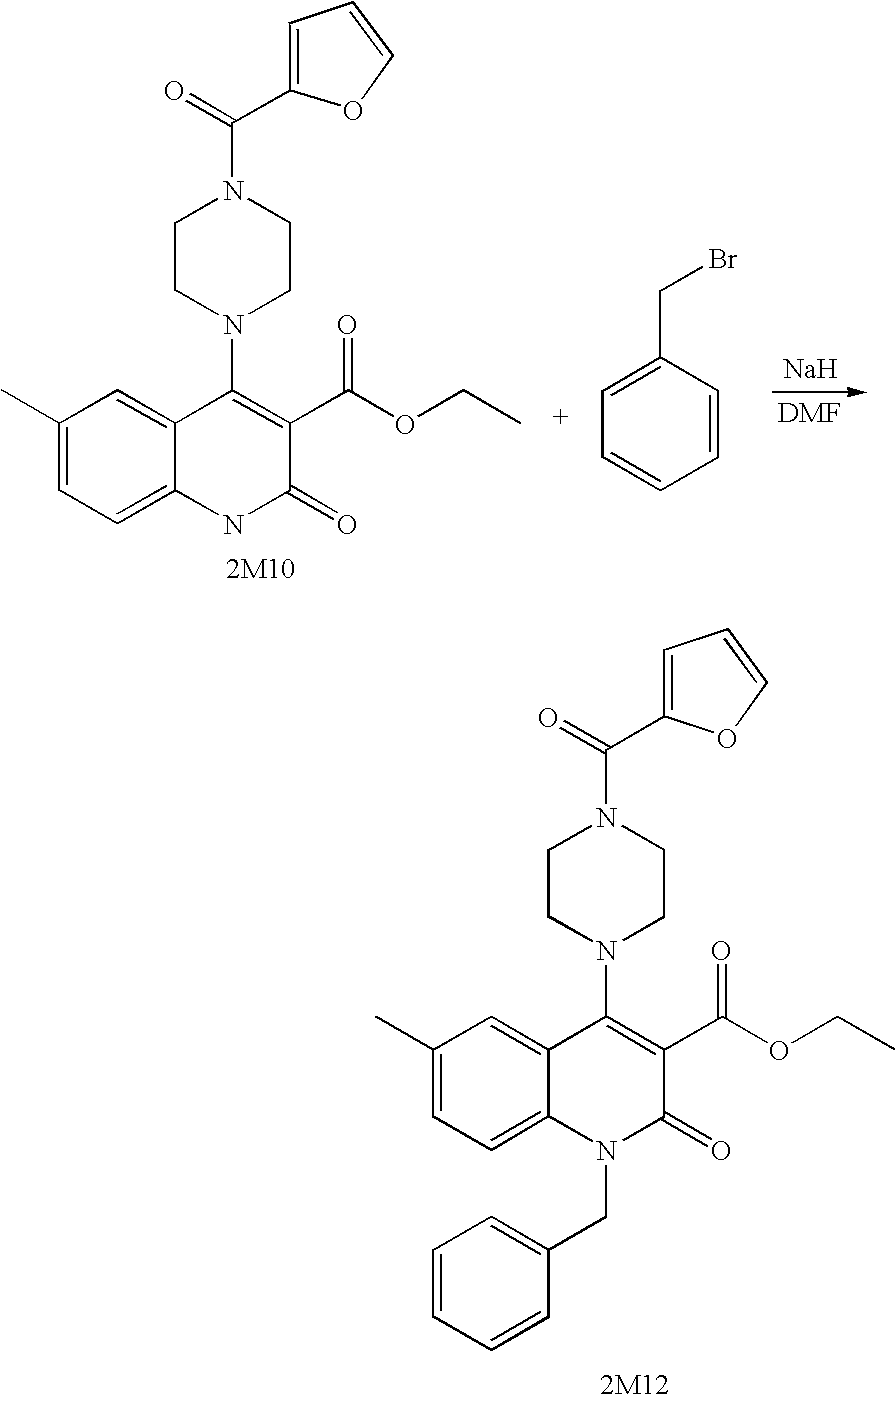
C1(C)=CC=C2C(=C1)C(N1CCN(C(=O)C3=CC=CO3)CC1)=C(C(OCC)=O)C(=O)N2CC1=CC=CC=C1.C1(C)=CC=C2C(=C1)C(N1CCN(C(=O)C3=CC=CO3)CC1)=C(C(OCC)=O)C(=O)N2.[Na].C1=CC=CC(CBr)=C1
